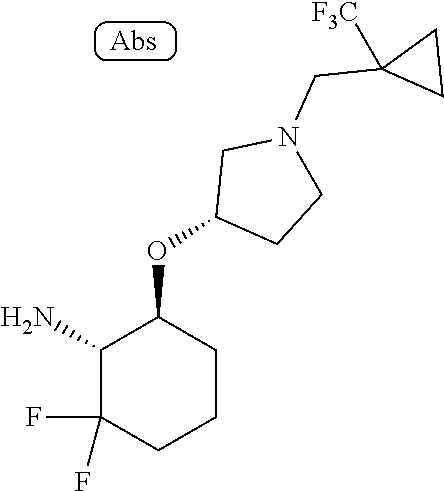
C1(N)C(F)(F)CCCC1OC1CCN(CC2([F3C])CC2)C1
